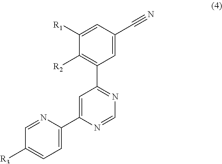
N1=C(C2=C([R2])C([R1])=CC(C#N)=C2)C=C(C2=CC=C([R3])C=N2)N=C1
